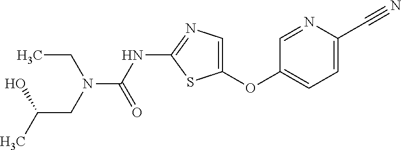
O(C1=CN=C(NC(=O)N(CC)CC(O)C)S1)C1=CC=C(C#N)N=C1
